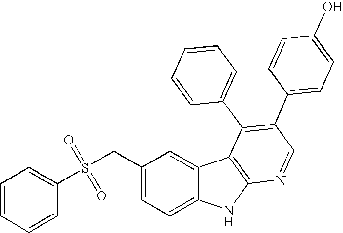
C(C1=CC=C2C(=C1)C1=C(N2)N=CC(C2=CC=C(O)C=C2)=C1C1=CC=CC=C1)S(C1=CC=CC=C1)(=O)=O
